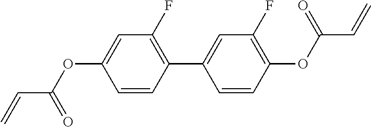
C1(C2=CC(F)=C(OC(C=C)=O)C=C2)=C(F)C=C(OC(C=C)=O)C=C1
